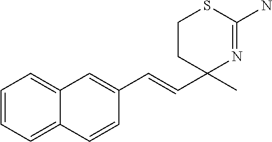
C1=CC=C2C(=C1)C=C(C=CC1(C)N=C(N)SCC1)C=C2
